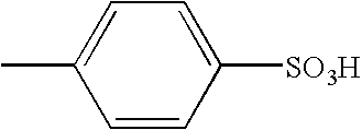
C1=CC([SO3H])=CC=C1C
